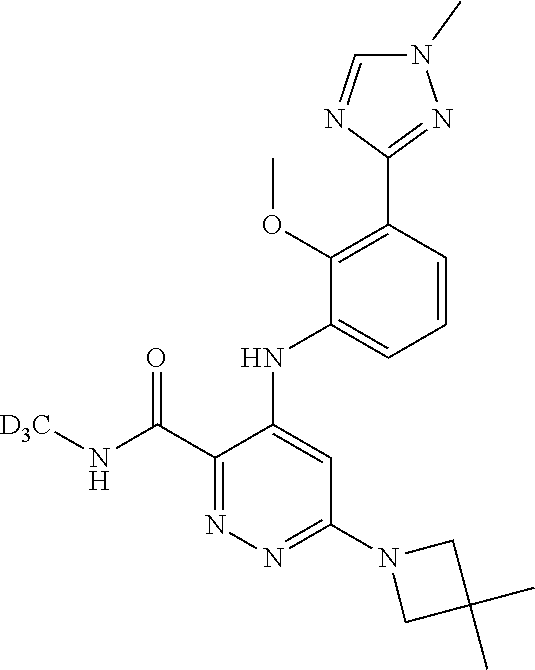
C1(C(N[D3C])=O)=NN=C(N2CC(C)(C)C2)C=C1NC1=CC=CC(C2=NN(C)C=N2)=C1OC
